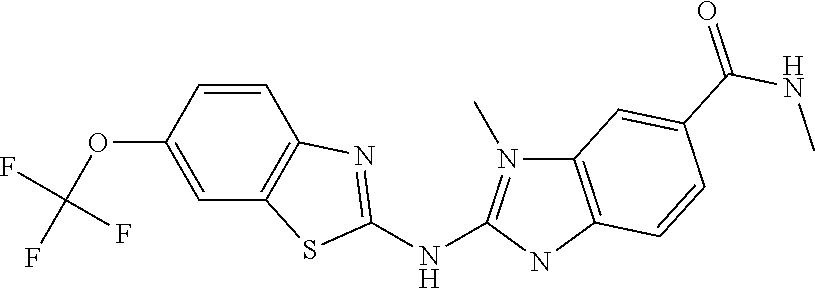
O(C1=CC2=C(C=C1)N=C(NC1=N(C)C3=C(N1)C=CC(C(NC)=O)=C3)S2)C(F)(F)F
